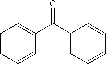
C1=CC=CC(C(C2=CC=CC=C2)=O)=C1
